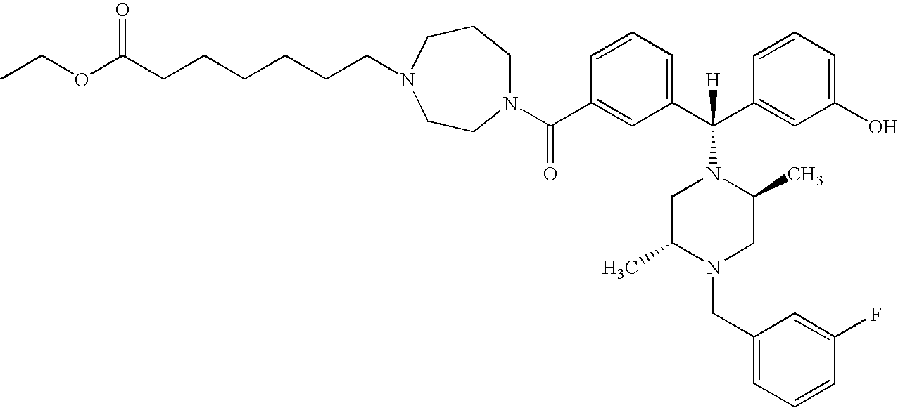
N1(C(C2=CC(C(C3=CC(O)=CC=C3)([H])N3CC(C)N(CC4=CC=CC(F)=C4)CC3C)=CC=C2)=O)CCCN(CCCCCCC(OCC)=O)CC1
